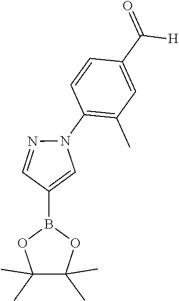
C1=NN(C2=C(C)C=C(C(=O)[H])C=C2)C=C1B1OC(C)(C)C(C)(C)O1
